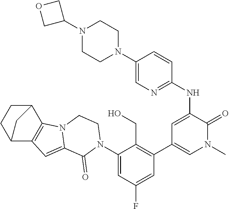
N(C1=CC(C2=C(CO)C(N3C(=O)C4=CC5=C(N4CC3)C3CCC5C3)=CC(F)=C2)=CN(C)C1=O)C1=NC=C(N2CCN(C3COC3)CC2)C=C1
